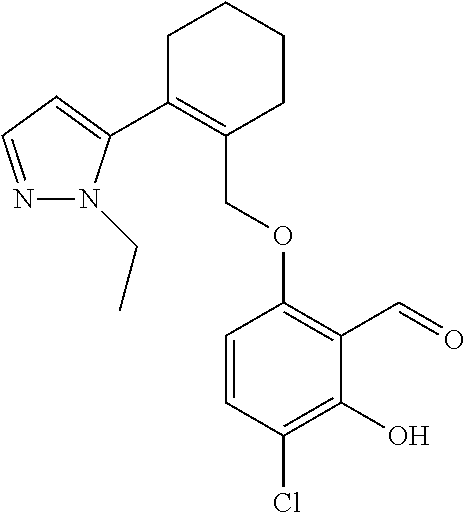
C1C(C2=CC=NN2CC)=C(COC2=C(C=O)C(O)=C(Cl)C=C2)CCC1
